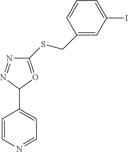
C1(SCC2=CC(I)=CC=C2)=OC(C2=CC=NC=C2)N=N1
